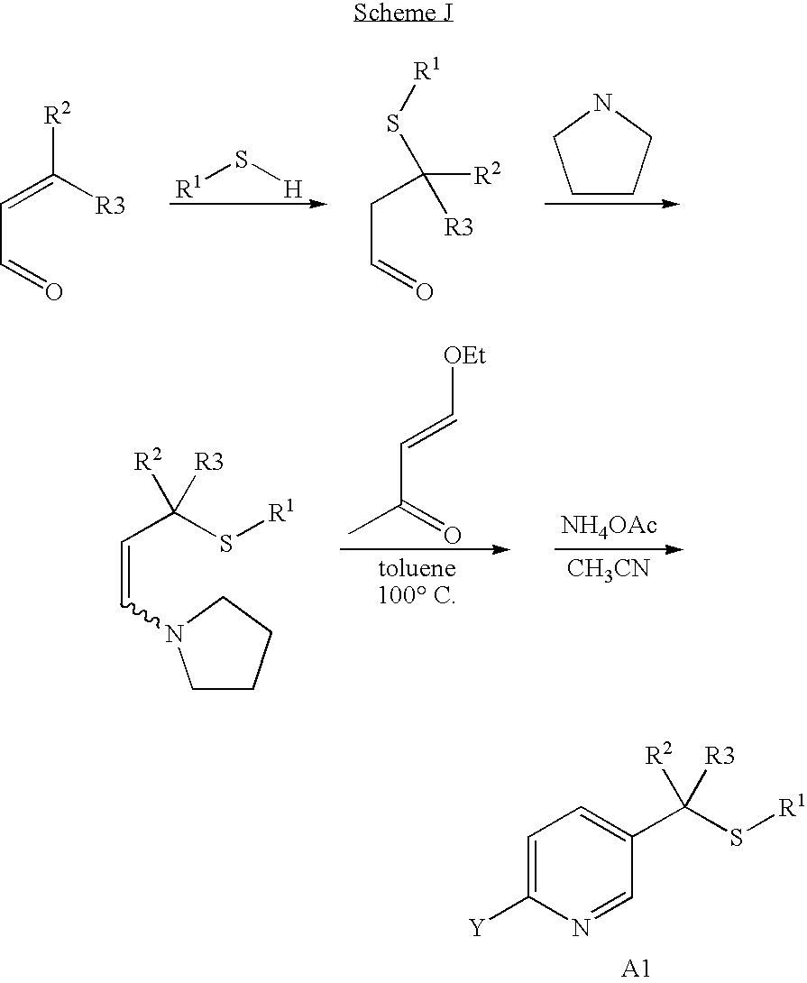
C1CCNC1.[R1]S[H].[R2]C([R3])=CC=O.S(C(CC=O)([R2])[R3])[R1].[NH4OAc].[CH3CN].CC(=O)C=C[OEt].[R2]C(C=CN1CCCC1)([R3])S[R1].[R2]C(C1=CC=C([Y])N=C1)([R3])S[R1]
